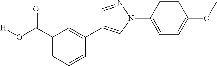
C1=CC(N2C=C(C3=CC(C(O[H])=O)=CC=C3)C=N2)=CC=C1OC
